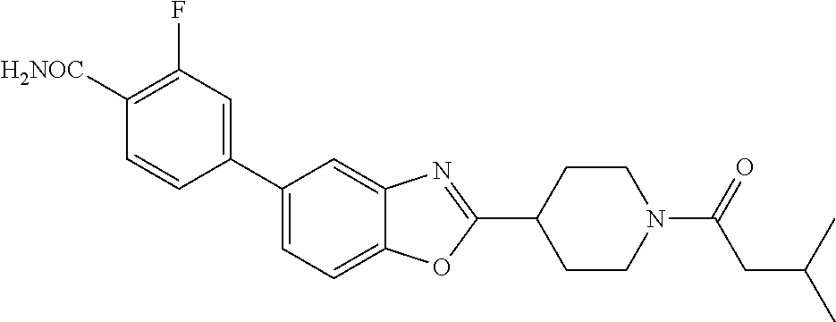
C1([H2NOC])=C(F)C=C(C2=CC=C3C(=C2)N=C(C2CCN(C(CC(C)C)=O)CC2)O3)C=C1
